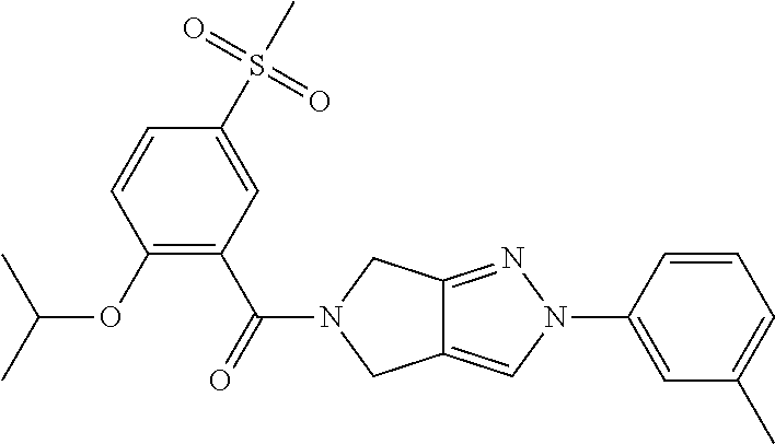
O(C1=C(C(=O)N2CC3=CN(C4=CC(C)=CC=C4)N=C3C2)C=C(S(C)(=O)=O)C=C1)C(C)C
